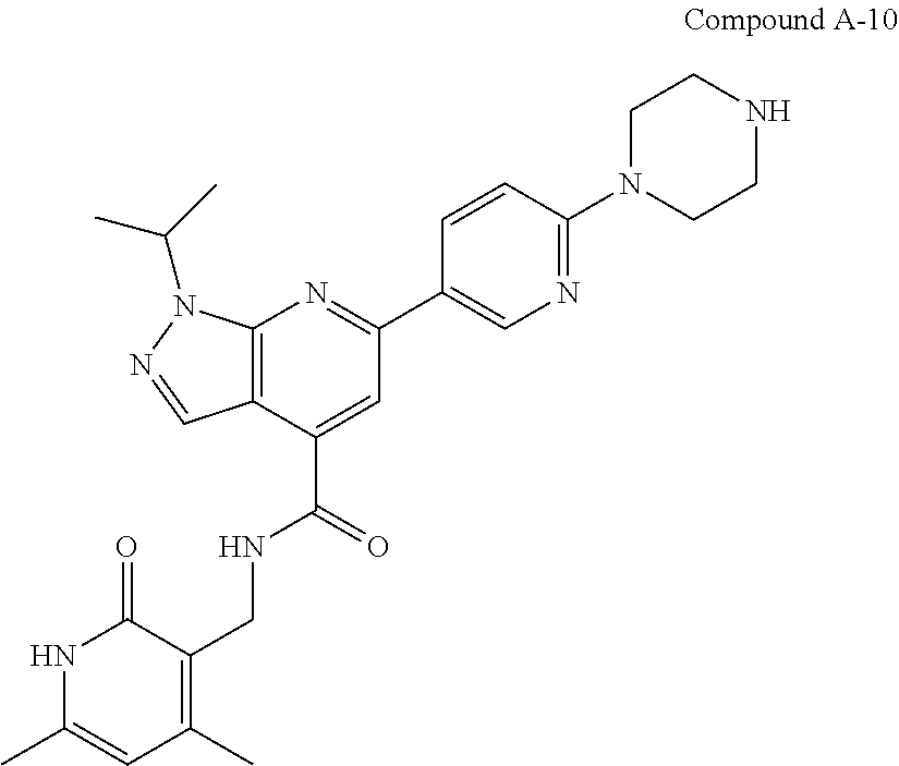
C12=C(C(C(=O)NCC3=C(C)C=C(C)NC3=O)=CC(C3=CN=C(N4CCNCC4)C=C3)=N1)C=NN2C(C)C
